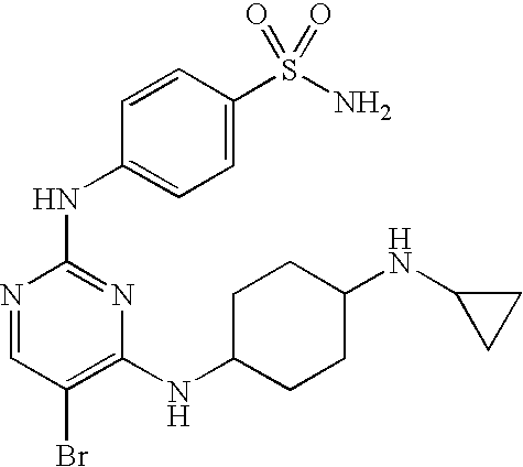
N1=CC(Br)=C(NC2CCC(NC3CC3)CC2)N=C1NC1=CC=C(S(=O)(N)=O)C=C1
